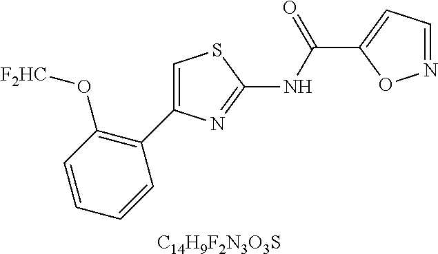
C1=CC=CC(C2=CSC(NC(C3=CC=NO3)=O)=N2)=C1O[F2HC].[C14H9F2N3O3S]
